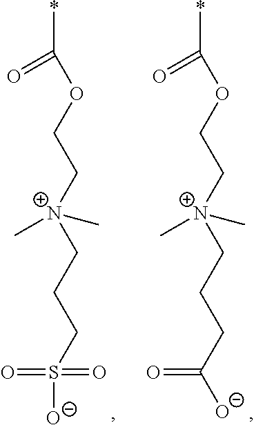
*C(OCC[N+](CCCC(=O)[O-])(C)C)=O.*C(OCC[N+](CCCS(=O)(=O)[O-])(C)C)=O
